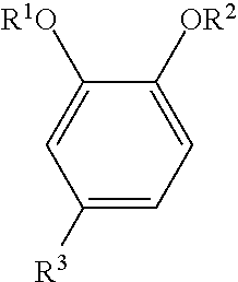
C1([R3])=CC=C([OR2])C([R1O])=C1
